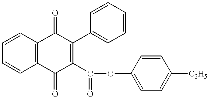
C1=CC2=C(C=C1)C(=O)C(C(=O)OC1=CC=C([C2H5])C=C1)=C(C1=CC=CC=C1)C2=O
